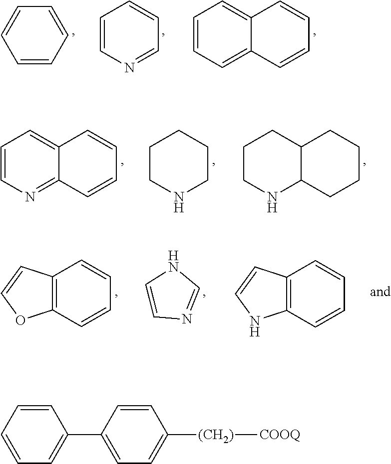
C1=CC=CC=C1.C1=CN=CC=C1.C1=CC=C2C(=C1)C=CC=C2.C1=CN=C2C(=C1)C=CC=C2.C1CNCCC1.C1CNC2C(C1)CCCC2.C12=C(C=CC=C1)OC=C2.C12=C(C=CC=C1)NC=C2.C1=CN=CN1.C1=CC=C(C2=CC=C([(CH2)][COOQ])C=C2)C=C1
